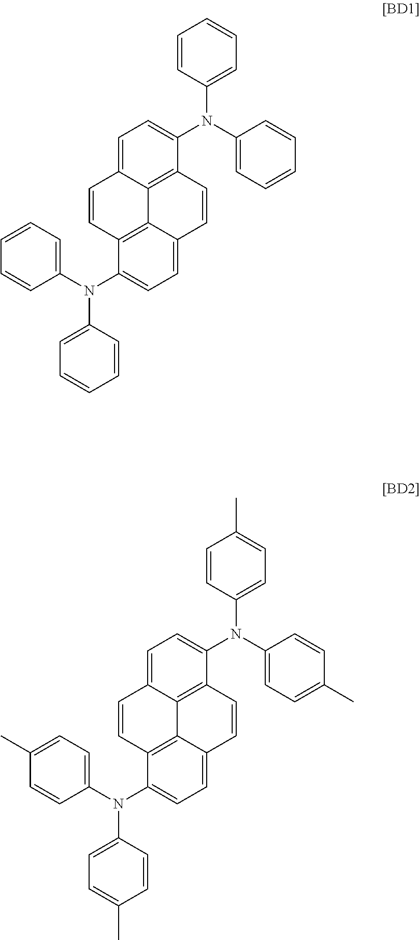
C1=CC(N(C2=CC=C3C4=C2C=CC2=CC=C(N(C5=CC=CC=C5)C5=CC=CC=C5)C(=C42)C=C3)C2=CC=CC=C2)=CC=C1.C1=CC(N(C2=CC=C3C4=C2C=CC2=CC=C(N(C5=CC=C(C)C=C5)C5=CC=C(C)C=C5)C(=C42)C=C3)C2=CC=C(C)C=C2)=CC=C1C
